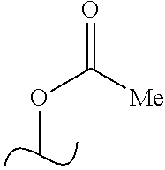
COC(=O)[Me]
